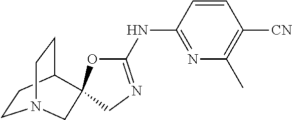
C1=CC(NC2=NCC3(O2)C2CCN(CC2)C3)=NC(C)=C1[CN]
